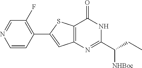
C1(C2=CC3=C(S2)C(=O)NC(C(CC)[NHBoc])=N3)=C(F)C=NC=C1
